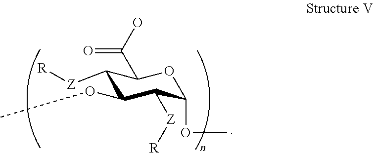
C1([Z][R])C(OC)C([Z][R])C(OC)OC1C(=O)O
